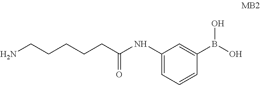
NCCCCCC(NC1=CC=CC(B(O)O)=C1)=O
